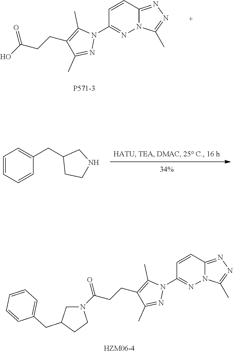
C1=CC2=NN=C(C)N2N=C1N1C(C)=C(CCC(O)=O)C(C)=N1.C1=CC=CC(CC2CCNC2)=C1.C1=CC2=NN=C(C)N2N=C1N1C(C)=C(CCC(=O)N2CC(CC3=CC=CC=C3)CC2)C(C)=N1
